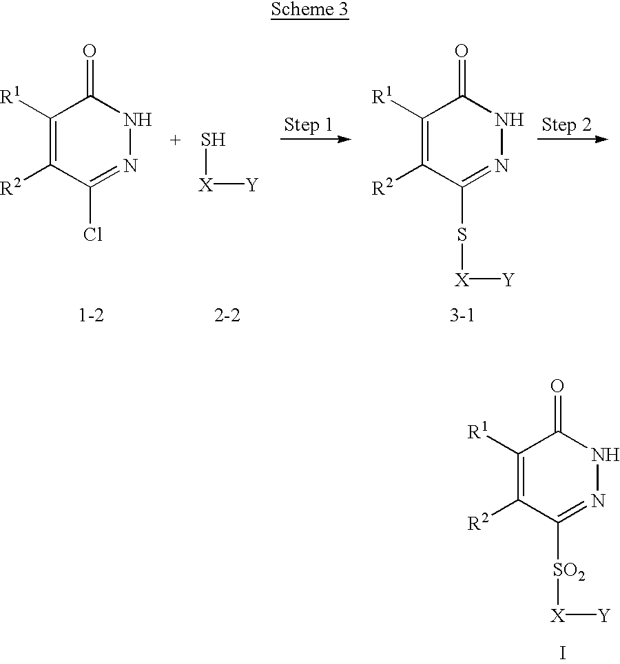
C1([R1])=C([R2])C(Cl)=NNC1=O.S[X][Y].C1([R1])=C([R2])C(S[X][Y])=NNC1=O.C1([R1])=C([R2])C([SO2][X][Y])=NNC1=O.I
